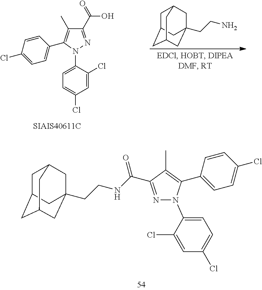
C1(C(O)=O)=NN(C2=CC=C(Cl)C=C2Cl)C(C2=CC=C(Cl)C=C2)=C1C.C1C2CC3CC(CCN)(CC1C3)C2.C1(C2=C(C)C(C(=O)NCCC34CC5CC(CC(C3)C5)C4)=NN2C2=CC=C(Cl)C=C2Cl)=CC=C(Cl)C=C1
